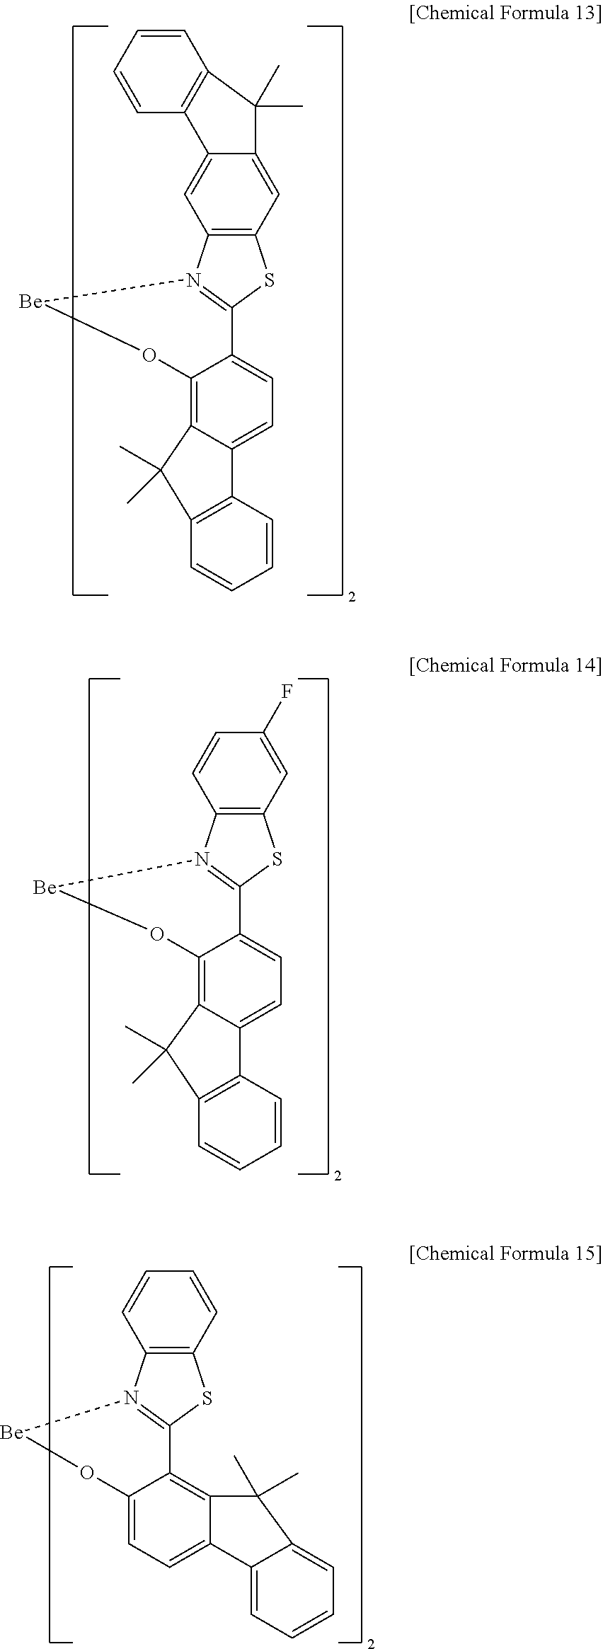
C12=C(C=C3C(=C1)C1=C(C=CC=C1)C3(C)C)SC1=N2[Be]OC2=C3C(=CC=C12)C1=C(C=CC=C1)C3(C)C.C12=C(C=C(F)C=C1)SC1=N2[Be]OC2=C3C(=CC=C12)C1=C(C=CC=C1)C3(C)C.C12=C(C=CC=C1)SC1=N2[Be]OC2=CC=C3C(=C12)C(C)(C)C1=CC=CC=C31
